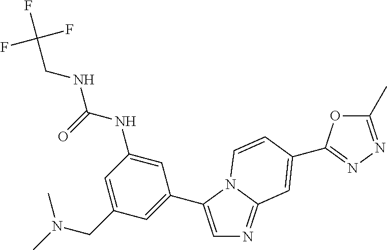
C1=C(CN(C)C)C=C(C2=CN=C3N2C=CC(C2=NN=C(C)O2)=C3)C=C1NC(=O)NCC(F)(F)F
